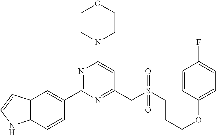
C1CN(C2=CC(CS(CCCOC3=CC=C(F)C=C3)(=O)=O)=NC(C3=CC4=C(C=C3)NC=C4)=N2)CCO1
